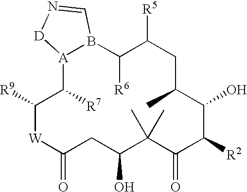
[R9]C1C([R7])[A]2B(C([R6])C([R5])CC(C)C(O)C([R2])C(=O)C(C)(C)C(O)CC(=O)[W]1)C=N[D]2
